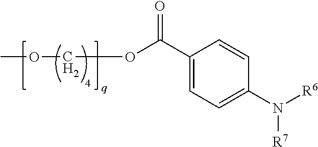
C1(C(OCOC)=O)=CC=C(N([R6])[R7])C=C1
